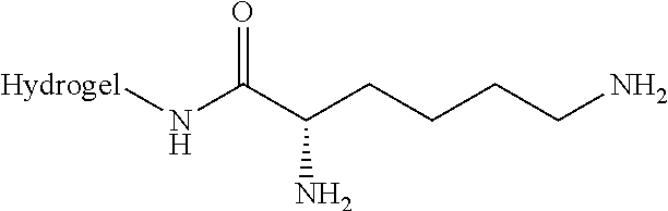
[Hydrogel]NC(C(CCCCN)N)=O
